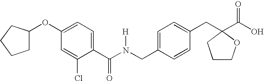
C1(OC2CCCC2)=CC=C(C(N(CC2=CC=C(CC3(C(O)=O)CCCO3)C=C2)[H])=O)C(Cl)=C1
